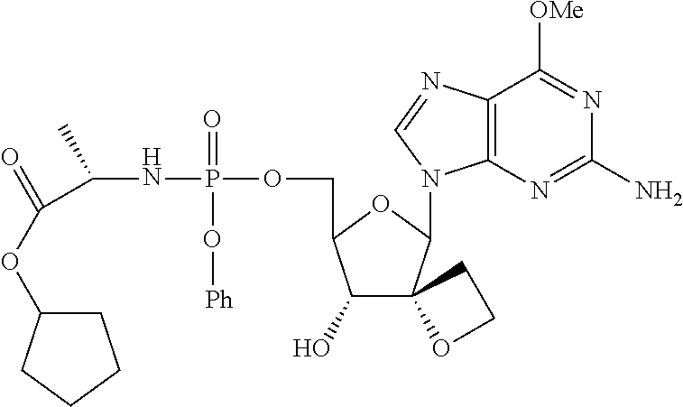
C1(O)C(COP(NC(C(OC2CCCC2)=O)C)(=O)O[Ph])OC(N2C3=C(C([OMe])=NC(N)=N3)N=C2)C12OCC2
